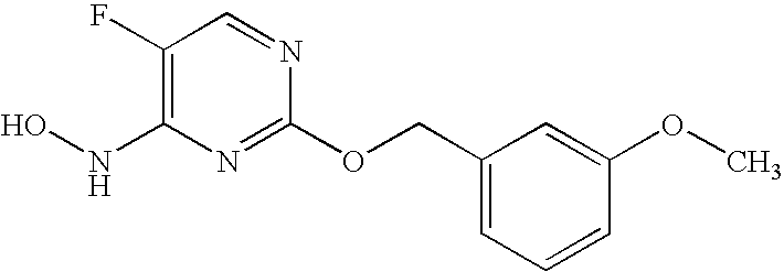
N1=CC(F)=C(NO)N=C1OCC1=CC=CC(OC)=C1
